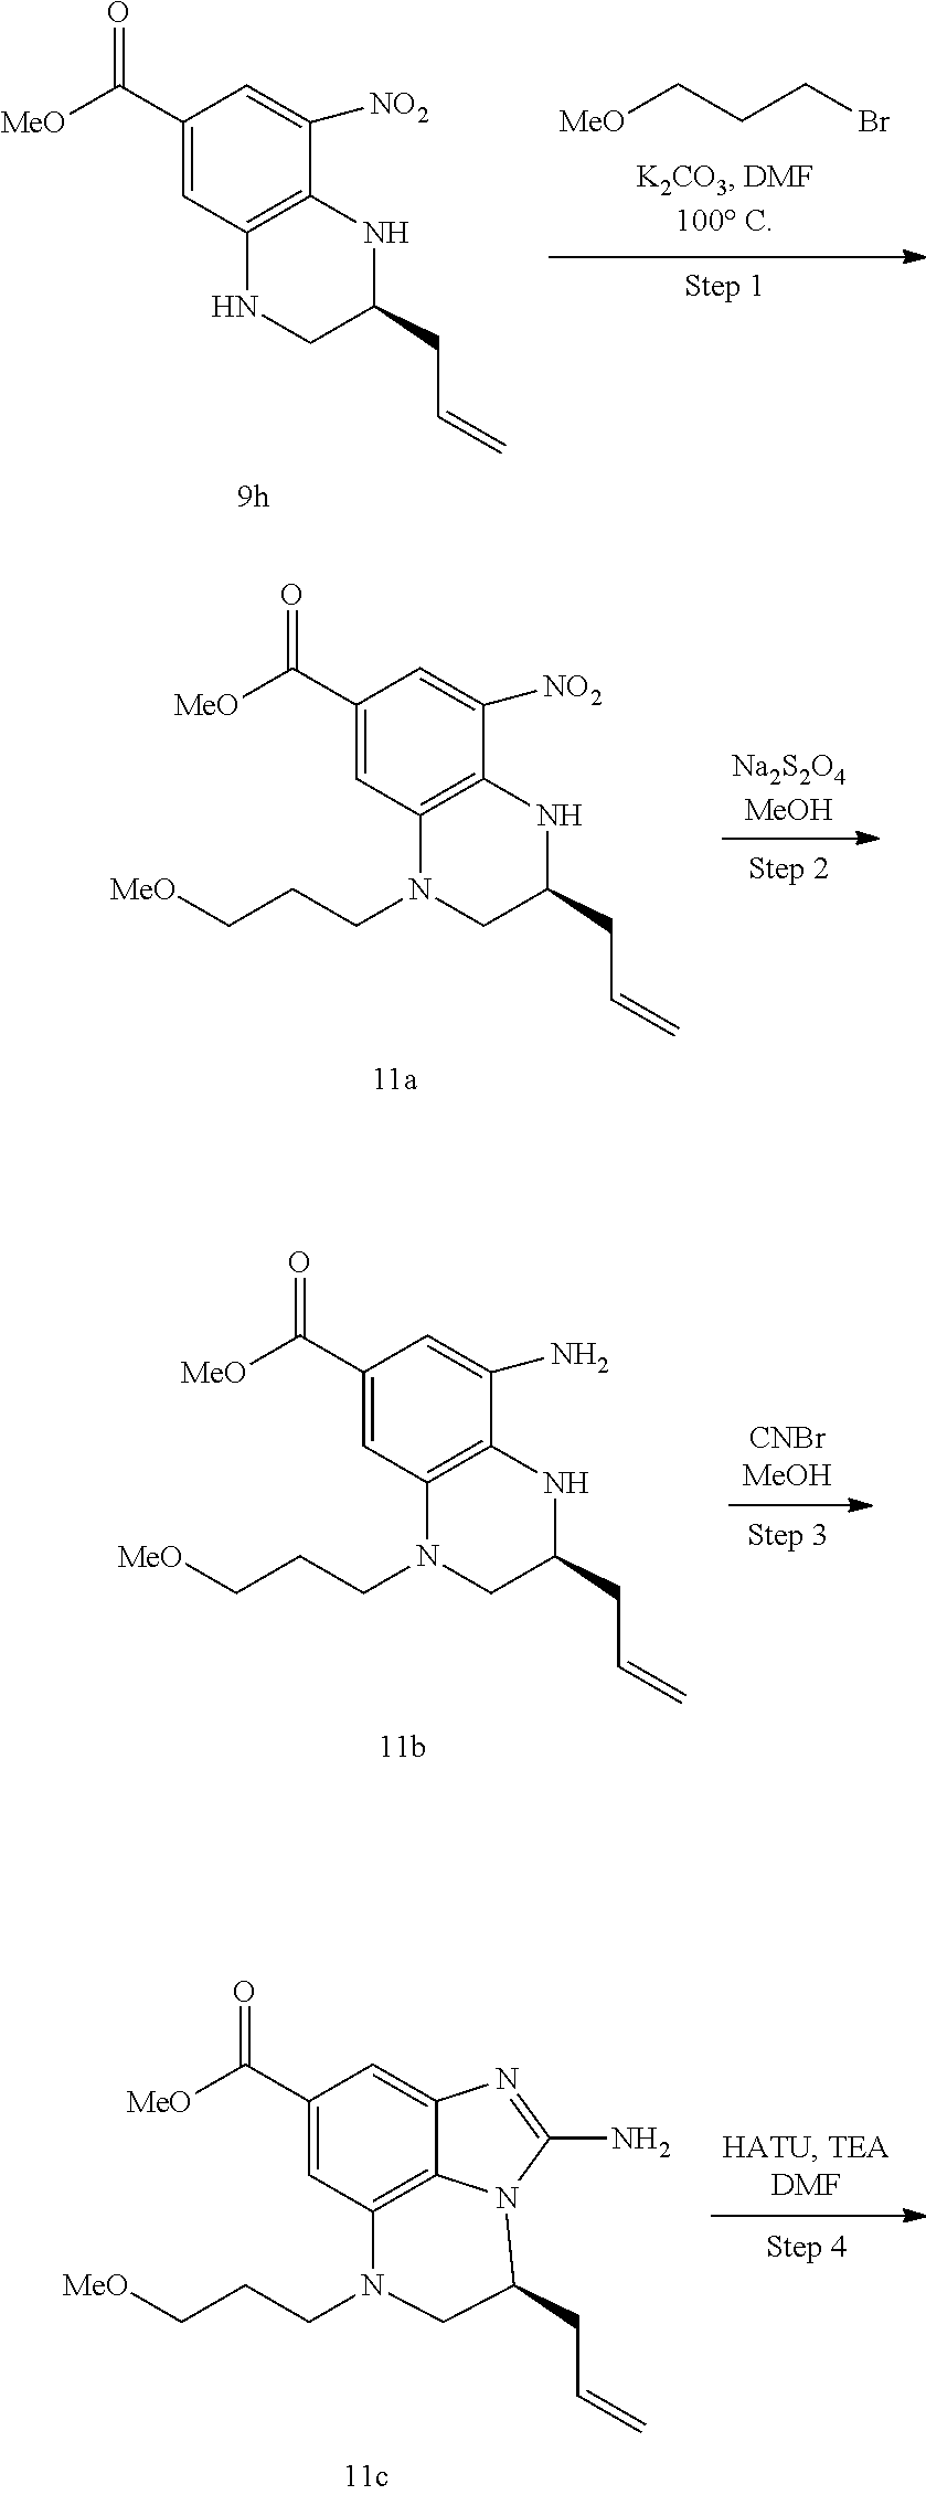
C1(C([MeO])=O)=CC2=C(C([NO2])=C1)NC(CC=C)CN2.[MeO]CCCBr.C1(C([MeO])=O)=CC2=C(C([NO2])=C1)NC(CC=C)CN2CCC[MeO].C1(C([MeO])=O)=CC2=C(C(N)=C1)NC(CC=C)CN2CCC[MeO].C1(C([MeO])=O)=CC2=C3C(=C1)N=C(N)N3C(CC=C)CN2CCC[MeO]
